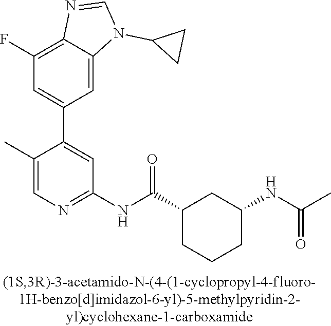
C1(F)=C2C(=CC(C3=CC(NC(C4CCCC(NC(=O)C)C4)=O)=NC=C3C)=C1)N(C1CC1)C=N2
